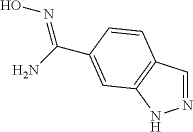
N1=CC2=C(N1)C=C(C(N)=NO)C=C2
